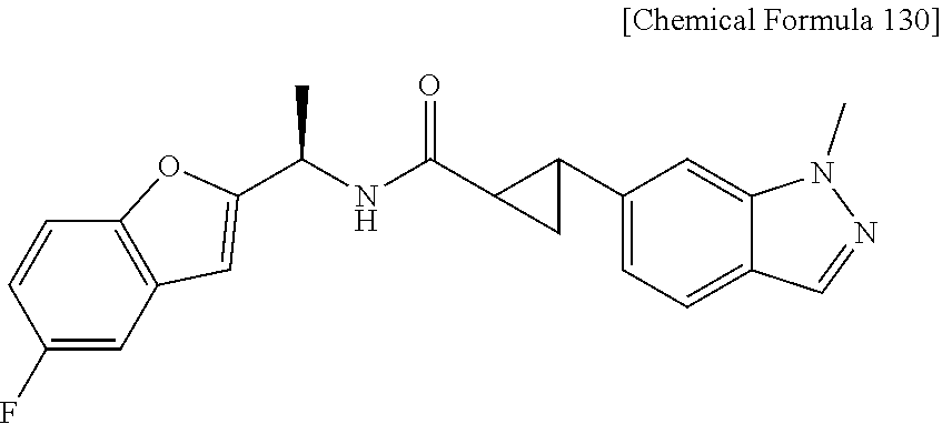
C1(F)=CC2=C(C=C1)OC(C(NC(C1C(C3=CC=C4C(=C3)N(C)N=C4)C1)=O)C)=C2
